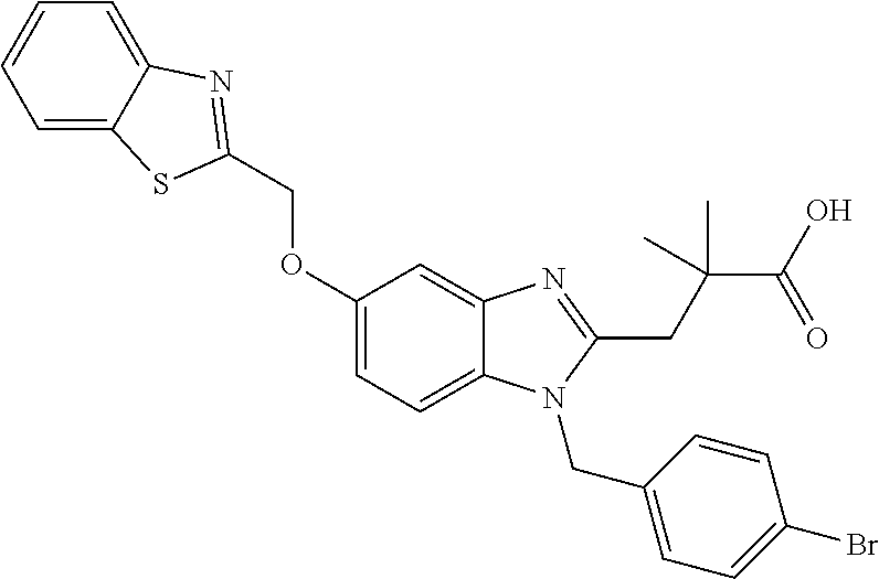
C(OC1=CC=C2C(=C1)N=C(CC(C(O)=O)(C)C)N2CC1=CC=C(Br)C=C1)C1=NC2=CC=CC=C2S1
